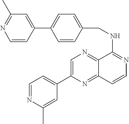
C1(C2=CN=C3C(=N2)C=CN=C3NCC2=CC=C(C3=CC(C)=NC=C3)C=C2)=CC=NC(C)=C1
